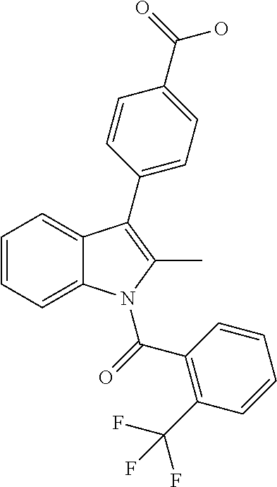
C1=CC=C2C(=C1)C(C1=CC=C(C(=O)O)C=C1)=C(C)N2C(=O)C1=C(C(F)(F)F)C=CC=C1
